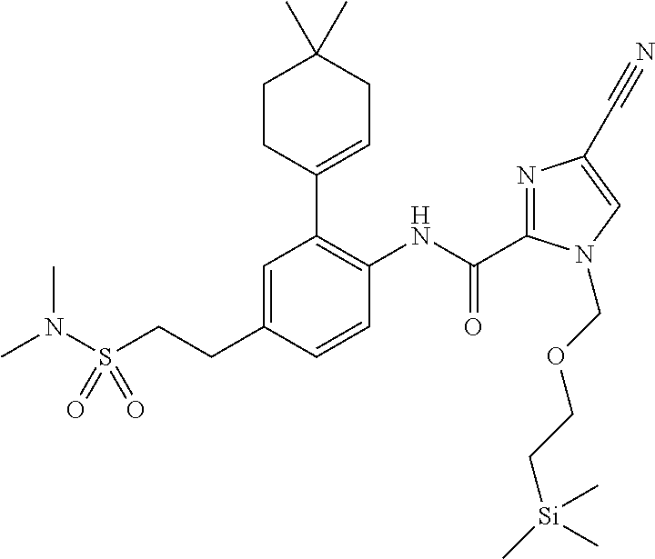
CN(C)S(CCC1=CC(C2=CCC(C)(C)CC2)=C(NC(=O)C2=NC(C#N)=CN2COCC[Si](C)(C)C)C=C1)(=O)=O
